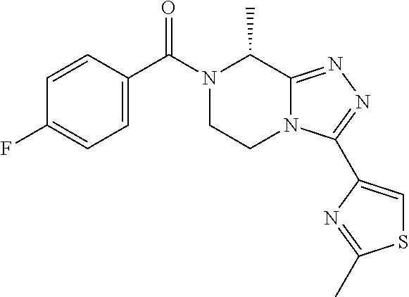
C1=C(C(N2CCN3C(=NN=C3C3=CSC(C)=N3)C2C)=O)C=CC(F)=C1
